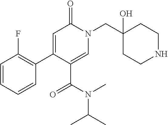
C1=CC=CC(C2=CC(=O)N(CC3(O)CCNCC3)C=C2C(N(C)C(C)C)=O)=C1F
